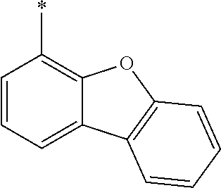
C12=C(*)C=CC=C1C1=C(O2)C=CC=C1
